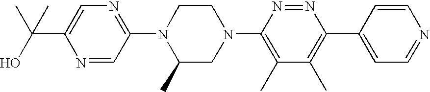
N1=CC(N2C(C)CN(C3=C(C)C(C)=C(C4=CC=NC=C4)N=N3)CC2)=NC=C1C(C)(O)C
